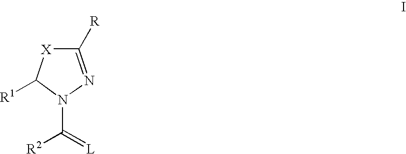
C1([R])=NN(C(=[L])[R2])C([R1])[X]1
